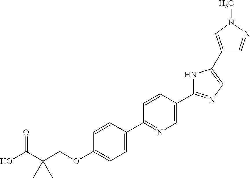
OC(C(COC1=CC=C(C2=NC=C(C3=NC=C(C4=CN(C)N=C4)N3)C=C2)C=C1)(C)C)=O
